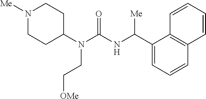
N1([Me])CCC(N(C(NC(C2=CC=CC3=C2C=CC=C3)[Me])=O)CC[OMe])CC1
